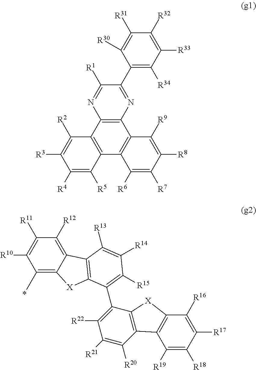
C1(C)=C2C(=C([R12])C([R11])=C1[R10])C1=C([X]2)C(C2=C([R22])C([R21])=C([R20])C3=C2[X]C2=C3C([R19])=C([R18])C([R17])=C2[R16])=C([R15])C([R14])=C1[R13].C1(C2=NC3=C(N=C2[R1])C2=C(C4=C3C([R9])=C([R8])C([R7])=C4[R6])C([R5])=C([R4])C([R3])=C2[R2])=C([R34])C([R33])=C([R32])C([R31])=C1[R30]
